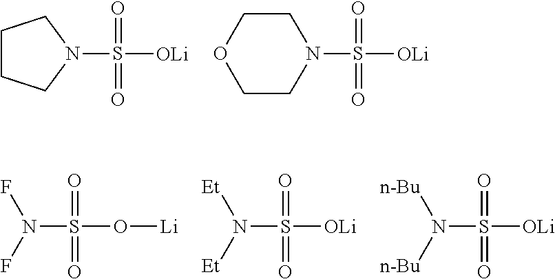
N1(S([OLi])(=O)=O)CCCC1.N1(S([OLi])(=O)=O)CCOCC1.N(S(O[Li])(=O)=O)(F)F.N(S([OLi])(=O)=O)([Et])[Et].N(S([OLi])(=O)=O)([n-Bu])[n-Bu]
